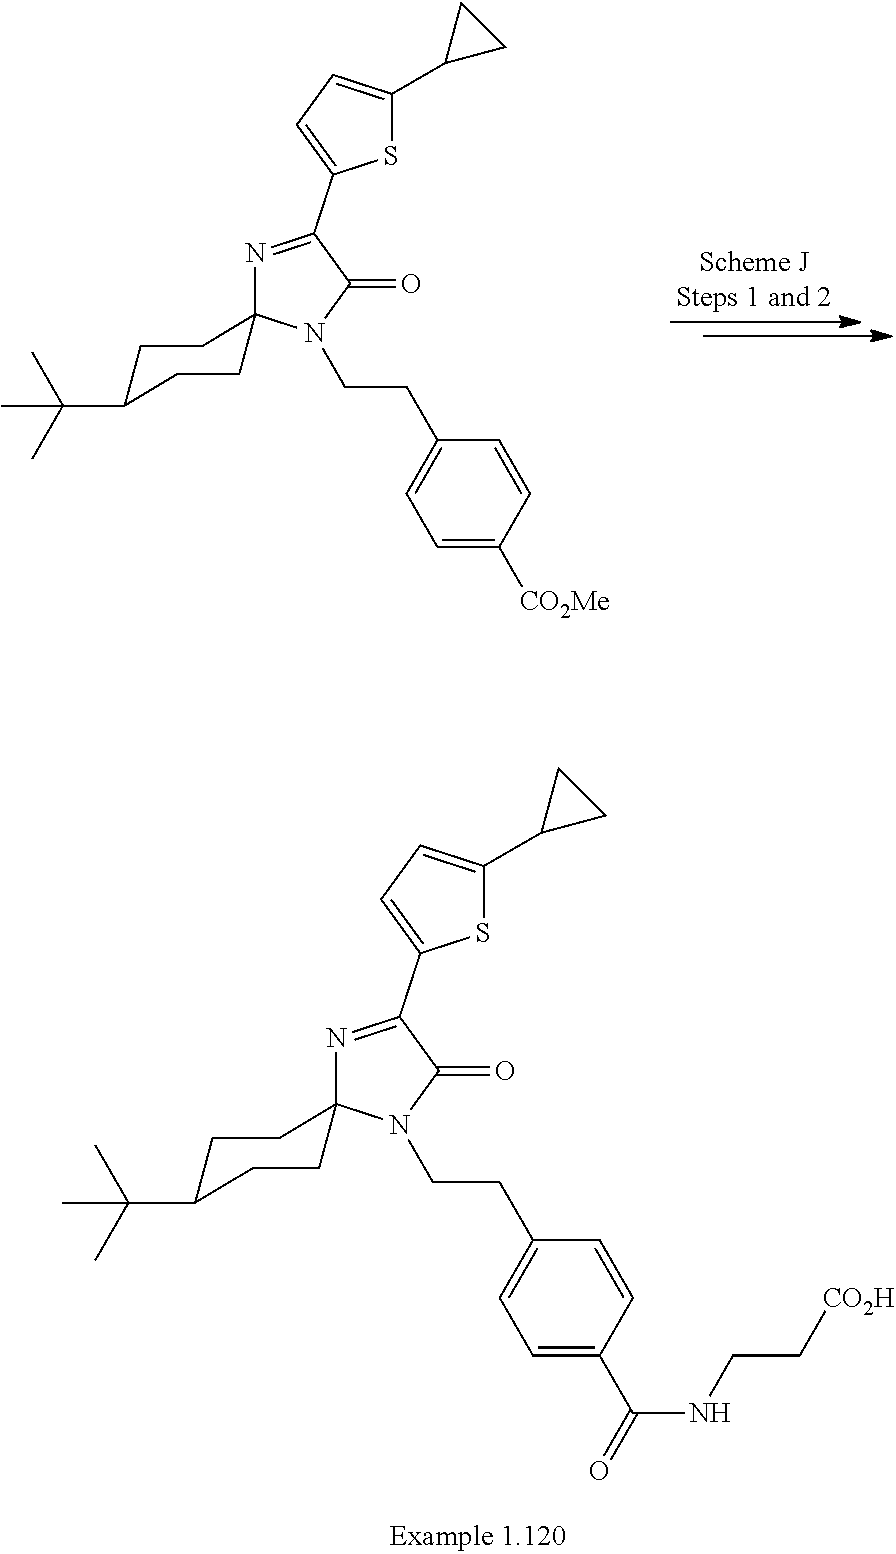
S1C(C2CC2)=CC=C1C1=NC2(N(CCC3=CC=C([CO2Me])C=C3)C1=O)CCC(C(C)(C)C)CC2.S1C(C2CC2)=CC=C1C1=NC2(N(CCC3=CC=C(C(NCC[CO2H])=O)C=C3)C1=O)CCC(C(C)(C)C)CC2
